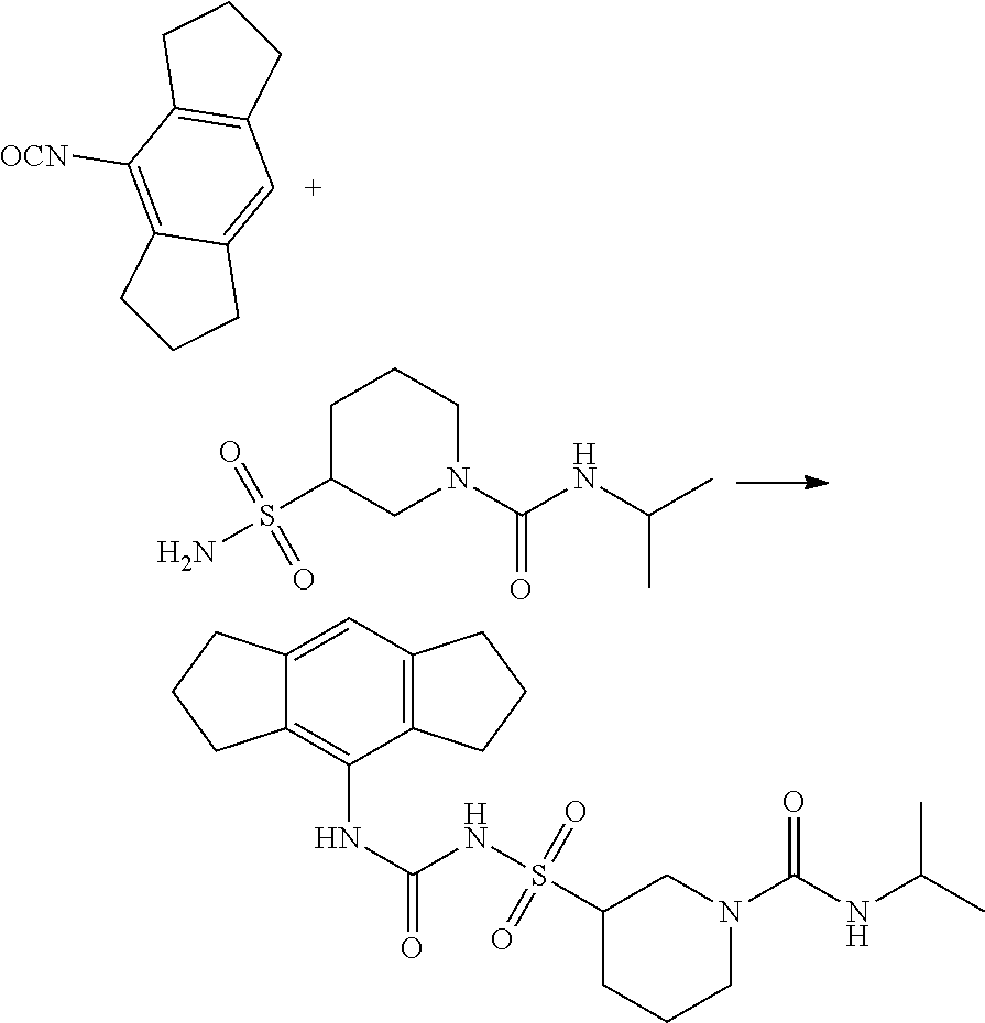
C12=C([OCN])C3=C(C=C1CCC2)CCC3.C1C(S(N)(=O)=O)CN(C(NC(C)C)=O)CC1.C1(S(NC(NC2=C3C(=CC4=C2CCC4)CCC3)=O)(=O)=O)CCCN(C(NC(C)C)=O)C1
